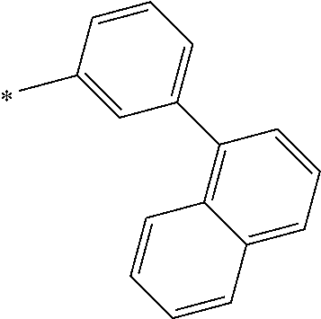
C1(C2=C3C(=CC=C2)C=CC=C3)=CC=CC(C)=C1
